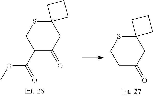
C12(SCC(C(=O)OC)C(=O)C1)CCC2.C12(SCCC(=O)C1)CCC2
